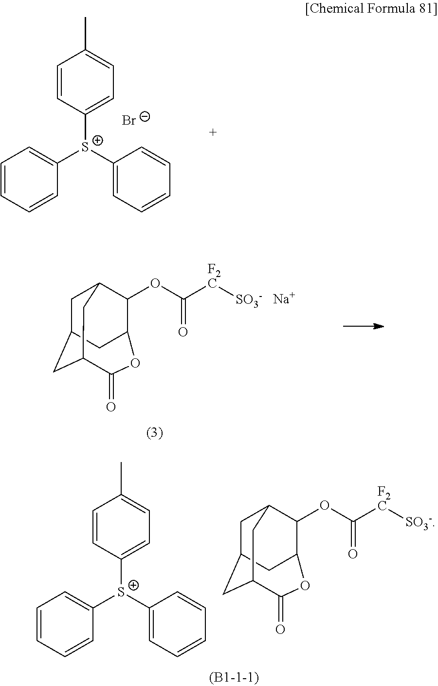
C1=CC([S+](C2=CC=CC=C2)C2=CC=CC=C2)=CC=C1C.[Br-].C1C2CC3CC1C(OC([F2C][SO3-])=O)C(C2)OC3=O.[Na].C1=CC([S+](C2=CC=CC=C2)C2=CC=CC=C2)=CC=C1C.C1C2CC3CC1C(OC([F2C][SO3-])=O)C(C2)OC3=O
